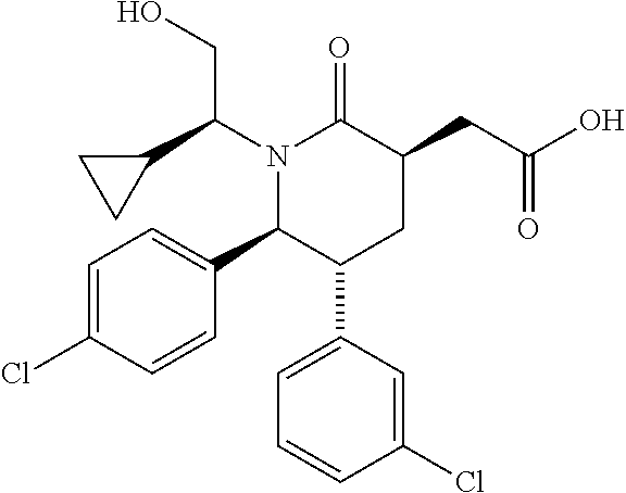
C1=C(Cl)C=CC(C2C(C3=CC=CC(Cl)=C3)CC(CC(O)=O)C(=O)N2C(C2CC2)CO)=C1
